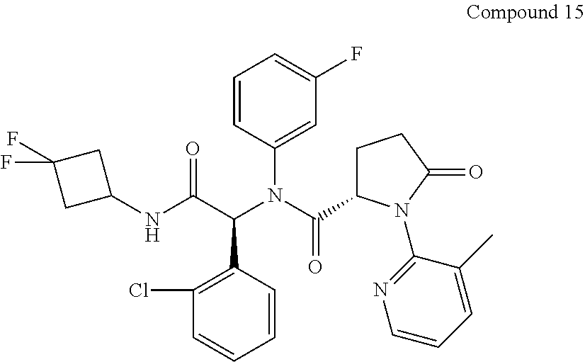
C1(Cl)=C(C(C(NC2CC(F)(F)C2)=O)N(C(C2CCC(=O)N2C2=NC=CC=C2C)=O)C2=CC(F)=CC=C2)C=CC=C1
